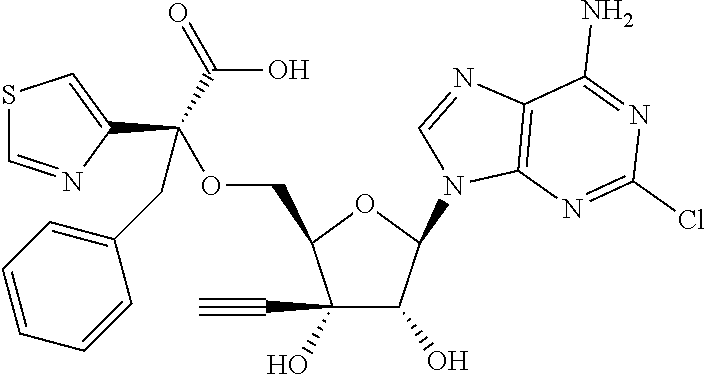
C1(C#C)(O)C(O)C(N2C3=C(N=C2)C(N)=NC(Cl)=N3)OC1COC(C1=CSC=N1)(C(O)=O)CC1=CC=CC=C1
